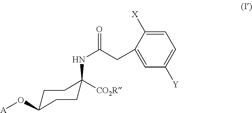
O([A])C1CCC(NC(CC2=CC([Y])=CC=C2[X])=O)([CO2R])CC1
